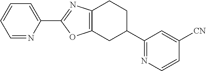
C1=NC(C2=NC3=C(O2)CC(C2=NC=CC([CN])=C2)CC3)=CC=C1
